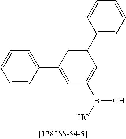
C1=CC(C2=CC(B(O)O)=CC(C3=CC=CC=C3)=C2)=CC=C1
